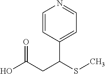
OC(CC(SC)C1=CC=NC=C1)=O
